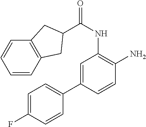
C1=C(C2=CC=C(F)C=C2)C=CC(N)=C1NC(=O)C1CC2=C(C=CC=C2)C1
